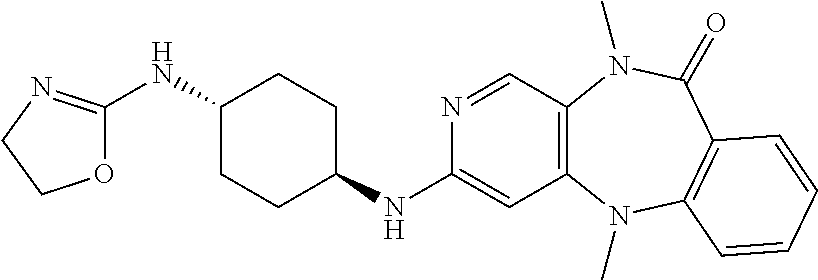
N1=CC2=C(C=C1NC1CCC(NC3=NCCO3)CC1)N(C)C1=C(C(=O)N2C)C=CC=C1
